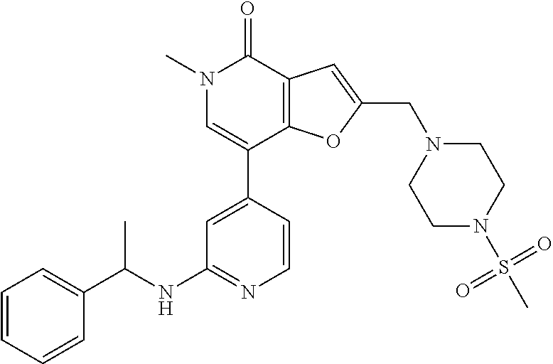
N1(C)C=C(C2=CC(NC(C3=CC=CC=C3)C)=NC=C2)C2=C(C1=O)C=C(CN1CCN(S(C)(=O)=O)CC1)O2
